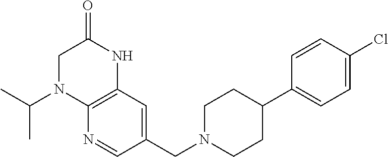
C1(CN2CCC(C3=CC=C(Cl)C=C3)CC2)=CC2=C(N=C1)N(C(C)C)CC(=O)N2
